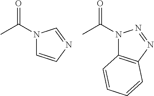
CC(N1C=CN=C1)=O.CC(N1C2=C(N=N1)C=CC=C2)=O
